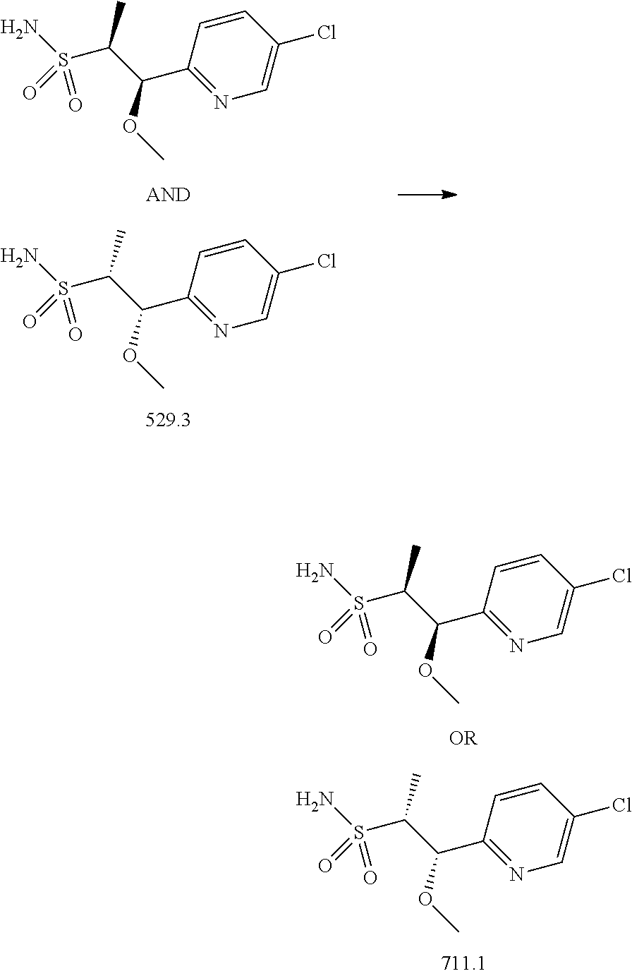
NS(C(C(OC)C1=NC=C(Cl)C=C1)C)(=O)=O.NS(C(C(OC)C1=NC=C(Cl)C=C1)C)(=O)=O.NS(C(C(OC)C1=NC=C(Cl)C=C1)C)(=O)=O.NS(C(C(OC)C1=NC=C(Cl)C=C1)C)(=O)=O
